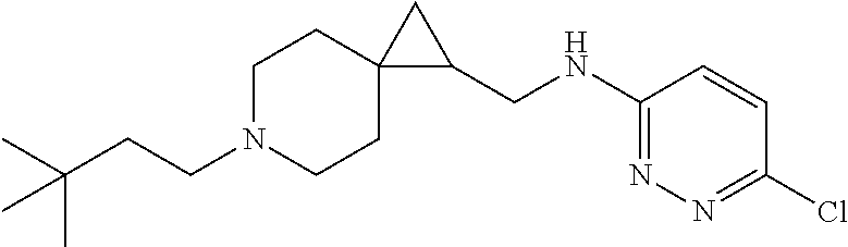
C(N1CCC2(CC1)C(CNC1=NN=C(Cl)C=C1)C2)CC(C)(C)C
